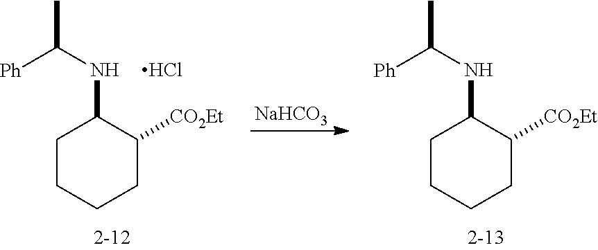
C1CCCC([CO2Et])C1NC(C)[Ph].Cl.[NaHCO3].C1CCCC([CO2Et])C1NC(C)[Ph]
